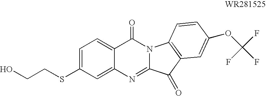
C1(SCCO)=CC=C2C(=C1)N=C1N(C2=O)C2=C(C1=O)C=C(OC(F)(F)F)C=C2
